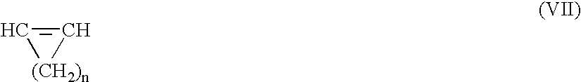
C1=C[(CH2)n]1
